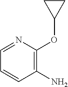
C1=NC(OC2CC2)=C(N)C=C1
